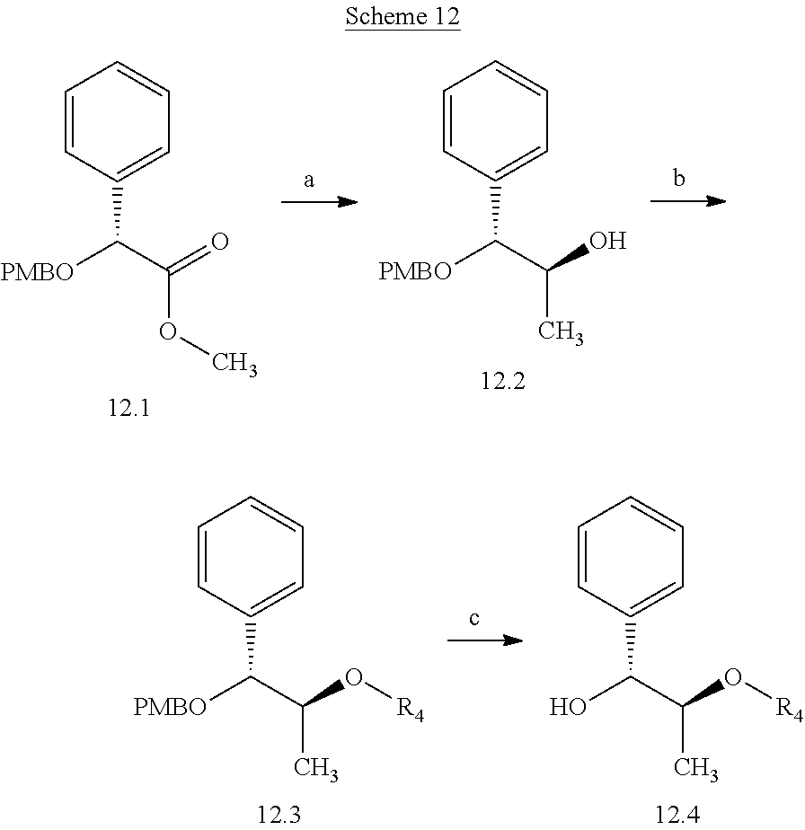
[PMBO]C(C1=CC=CC=C1)C(OC)=O.[PMBO]C(C1=CC=CC=C1)C(C)O.[PMBO]C(C1=CC=CC=C1)C(C)O[R4].OC(C1=CC=CC=C1)C(C)O[R4]
